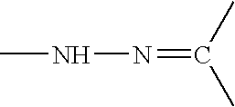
CNN=C(C)C
